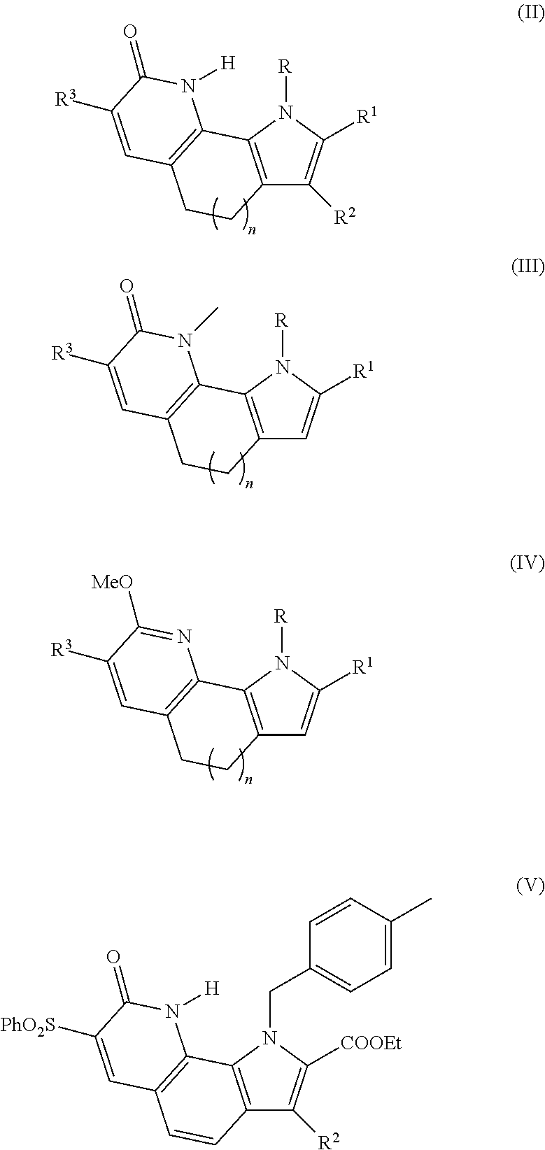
C12=C(N([R])C([R1])=C1[R2])C1=C(CC2)C=C([R3])C(=O)N1[H].C12=C(N([R])C([R1])=C1)C1=C(CC2)C=C([R3])C(=O)N1C.C12=C(N([R])C([R1])=C1)C1=C(CC2)C=C([R3])C([MeO])=N1.C12=C(N(CC3=CC=C(C)C=C3)C([COOEt])=C1[R2])C1=C(C=C2)C=C([PhO2S])C(=O)N1[H]
